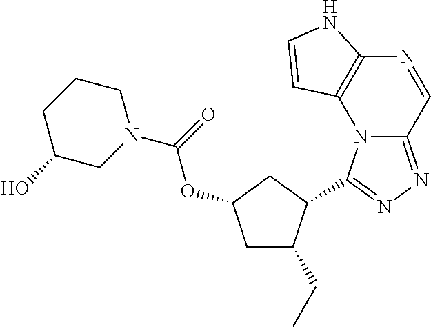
N1=CC2=NN=C(C3C(CC)CC(OC(=O)N4CCCC(O)C4)C3)N2C2=C1NC=C2
